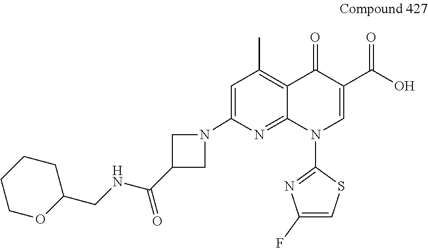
C1=C(N2CC(C(NCC3CCCCO3)=O)C2)N=C2C(=C1C)C(=O)C(C(O)=O)=CN2C1=NC(F)=CS1
